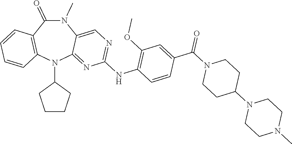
N1(C)C(=O)C2=C(N(C3CCCC3)C3=NC(NC4=C(OC)C=C(C(N5CCC(N6CCN(C)CC6)CC5)=O)C=C4)=NC=C13)C=CC=C2
